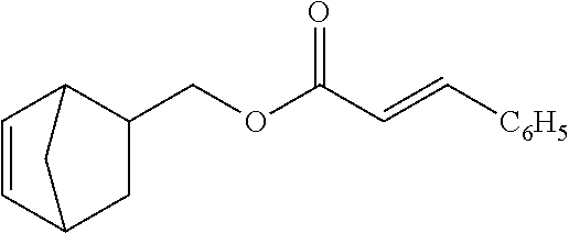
C1(COC(C=C[C6H5])=O)C2C=CC(C1)C2
